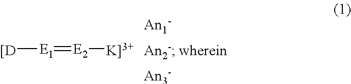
[[D][E1]=[E2][K]3+]
